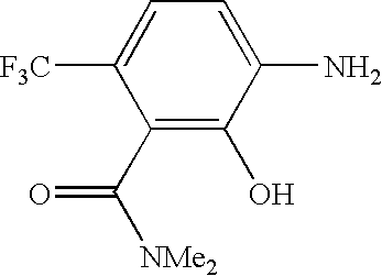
C1(C([NMe2])=O)=C(O)C(N)=CC=C1[F3C]
